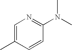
C1=C(C)C=CC(N(C)C)=N1
